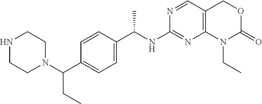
C1(NC(C2=CC=C(C(N3CCNCC3)CC)C=C2)C)=NC2=C(C=N1)COC(=O)N2CC
